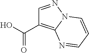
C(=O)(O)C1=C2N(N=C1)C=CC=N2
